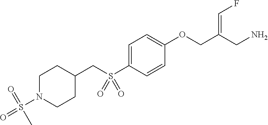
C1=C(S(CC2CCN(S(=O)(=O)C)CC2)(=O)=O)C=CC(OCC(CN)=CF)=C1
